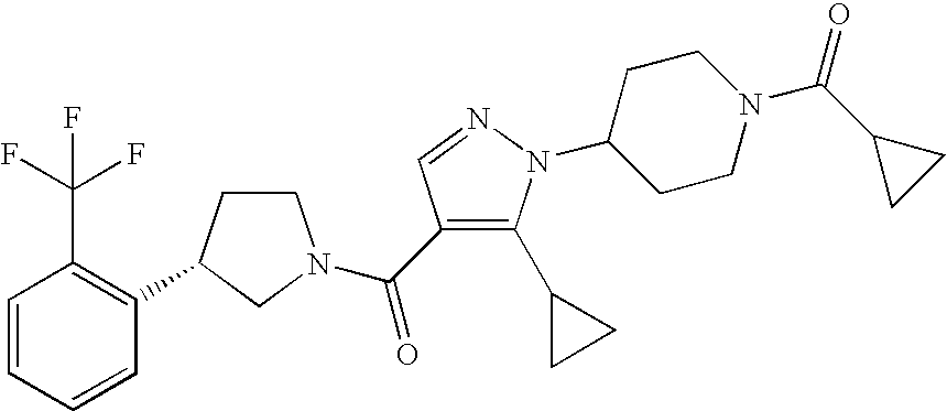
C1CC(C2=C(C(F)(F)F)C=CC=C2)CN1C(=O)C1=C(C2CC2)N(C2CCN(C(=O)C3CC3)CC2)N=C1
